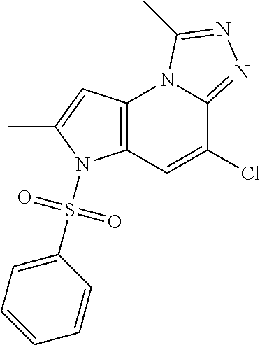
C12=C(C=C(Cl)C3=NN=C(C)N13)N(S(C1=CC=CC=C1)(=O)=O)C(C)=C2
